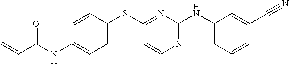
C1(NC(C=C)=O)=CC=C(SC2=NC(NC3=CC=CC(C#N)=C3)=NC=C2)C=C1
